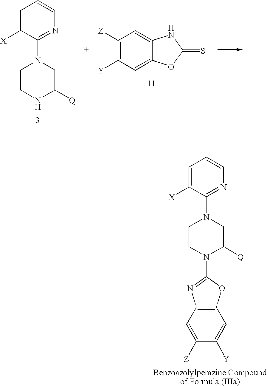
C1=C([X])C(N2CCN(C3=NC4=C(O3)C=C([Y])C([Z])=C4)C([Q])C2)=NC=C1.C1=C([X])C(N2CCNC([Q])C2)=NC=C1.C1([Z])=C([Y])C=C2C(=C1)NC(=S)O2
